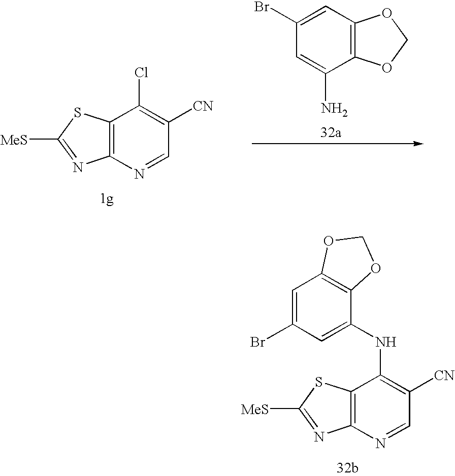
C12=C(N=CC([CN])=C1Cl)N=C([MeS])S2.C1(Br)=CC2=C(C(N)=C1)OCO2.C12=C(N=CC([CN])=C1NC1=CC(Br)=CC3=C1OCO3)N=C([MeS])S2
